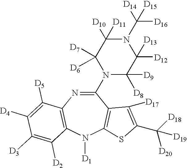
C1(N2C([D8])([D9])C([D12])([D13])N(C([D14])([D16])[D15])C([D10])([D11])C2([D7])[D6])=NC2=C(N([D1])C3=C1C([D17])=C(C([D18])([D20])[D19])S3)C([D2])=C([D3])C([D4])=C2[D5]
